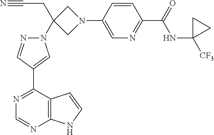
N1=C(C2=CN(C3(CC#N)CN(C4=CN=C(C(NC5([CF3])CC5)=O)C=C4)C3)N=C2)C2=C(N=C1)NC=C2
